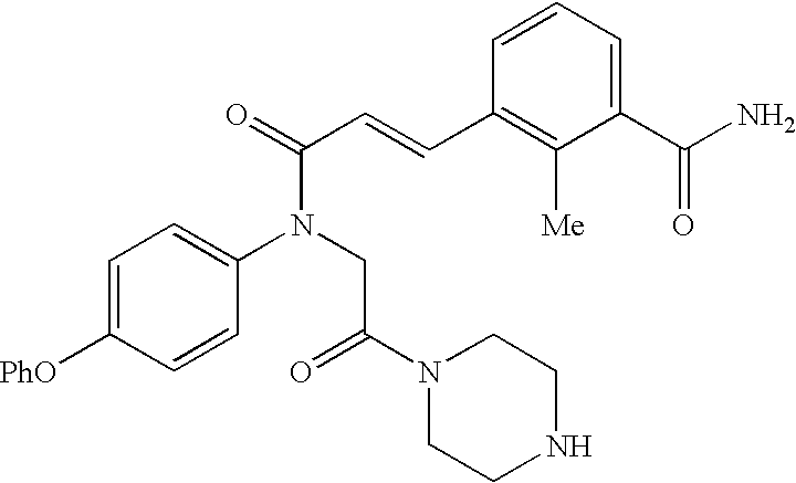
C1=C([PhO])C=CC(N(CC(=O)N2CCNCC2)C(C=CC2=C([Me])C(C(N)=O)=CC=C2)=O)=C1
